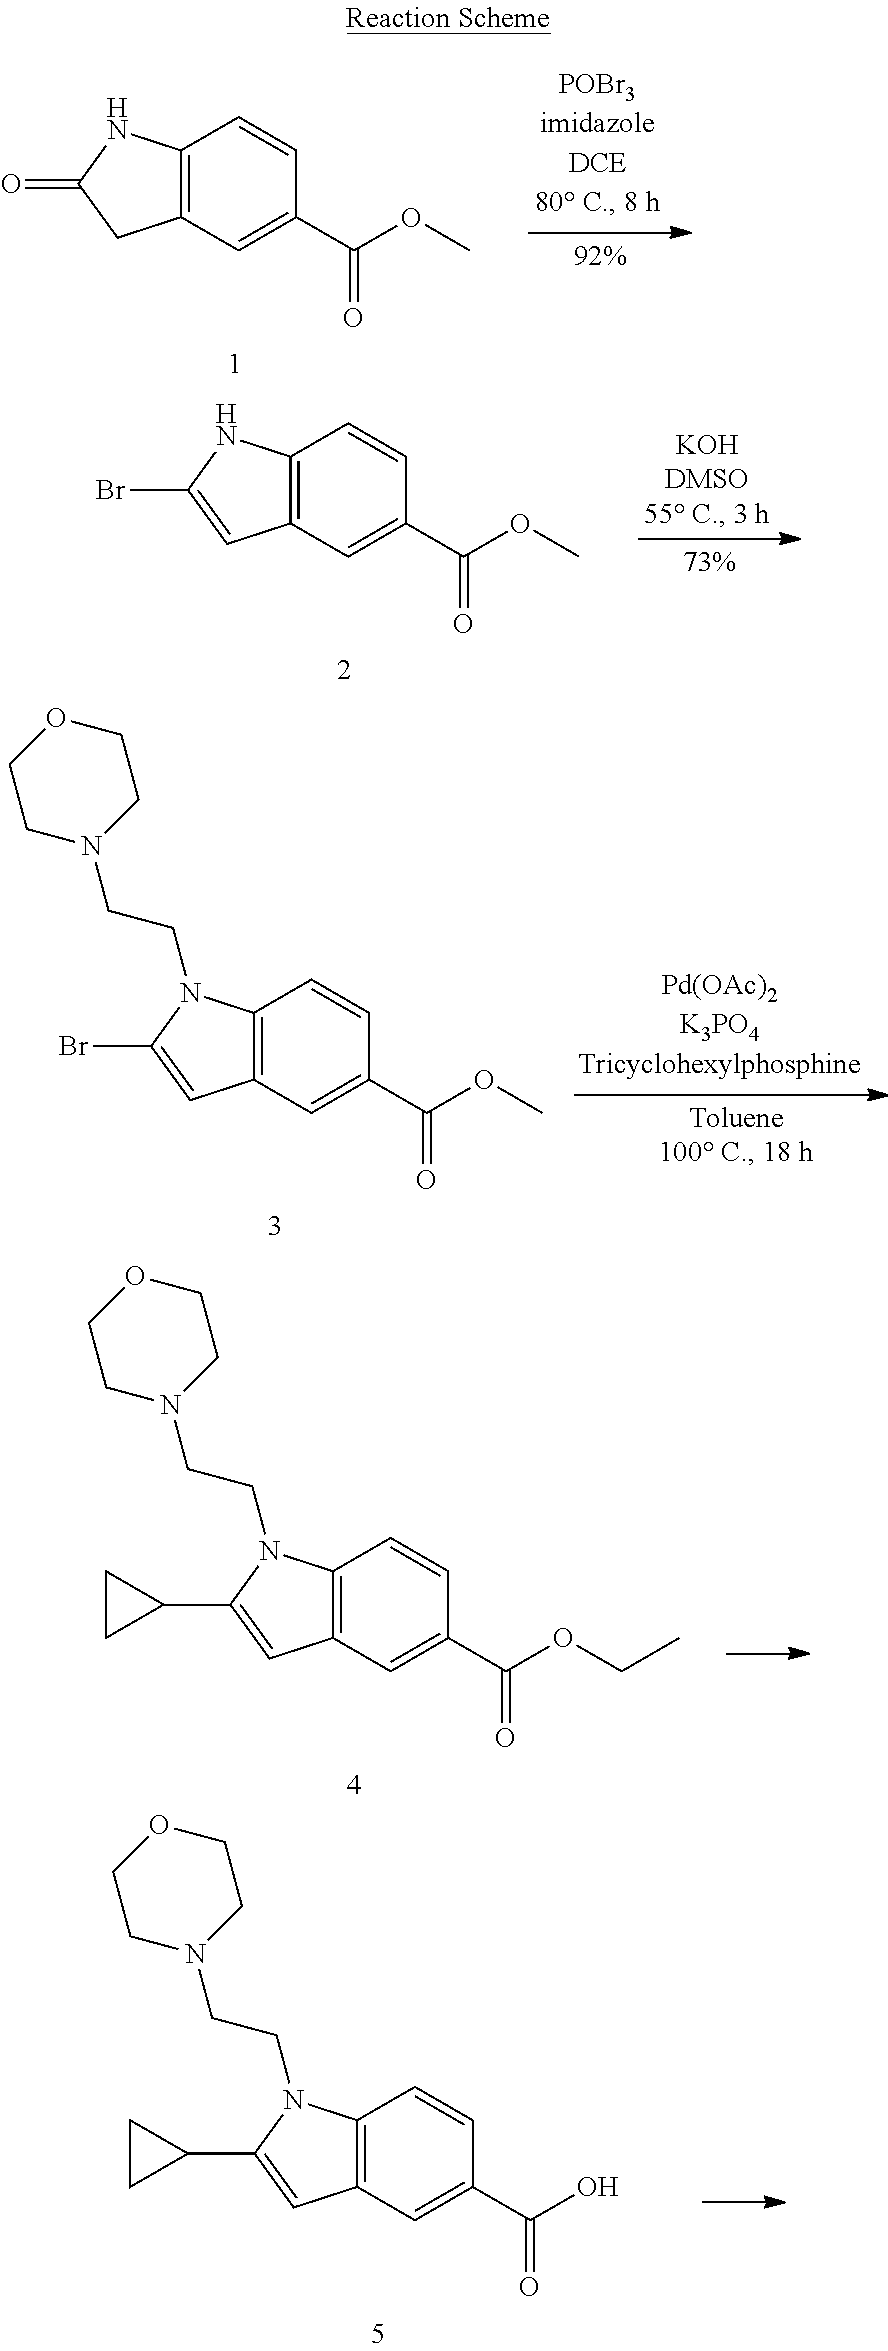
C12=C(C=C(C(OC)=O)C=C1)CC(=O)N2.C12=C(C=C(C(OC)=O)C=C1)C=C(Br)N2.C12=C(C=C(C(OC)=O)C=C1)C=C(Br)N2CCN1CCOCC1.C12=C(C=C(C(OCC)=O)C=C1)C=C(C1CC1)N2CCN1CCOCC1.C12=C(C=C(C(O)=O)C=C1)C=C(C1CC1)N2CCN1CCOCC1
